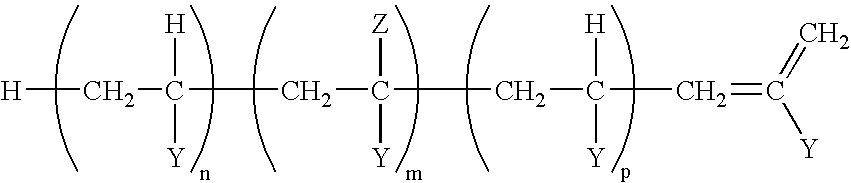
[H]CC([H])([Y])CC([Z])([Y])CC([H])([Y])C=C(=C)[Y]
